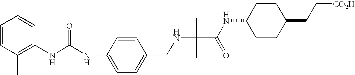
C1(NC(NC2=C(C)C=CC=C2)=O)=CC=C(CNC(C(NC2CCC(CC[CO2H])CC2)=O)(C)C)C=C1
